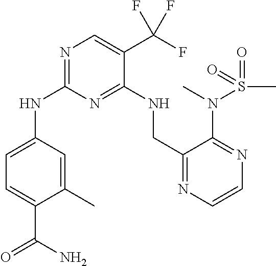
N(C1=NC=C(C(F)(F)F)C(NCC2=NC=CN=C2N(S(=O)(C)=O)C)=N1)C1=CC=C(C(N)=O)C(C)=C1
